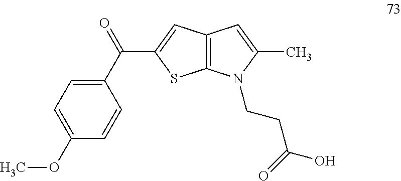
C1(C(=O)C2=CC3=C(S2)N(CCC(=O)O)C(C)=C3)=CC=C(OC)C=C1
